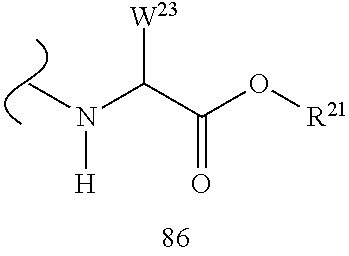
C(C(O[R21])=O)([W23])N([H])C
